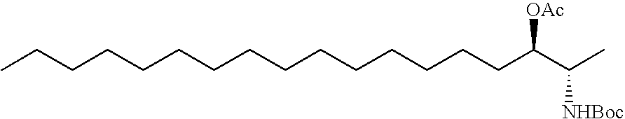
CCCCCCCCCCCCCCCC(C(C)[NHBoc])[OAc]
